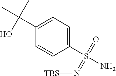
C1(S(N)(=O)=N[TBS])=CC=C(C(C)(C)O)C=C1
